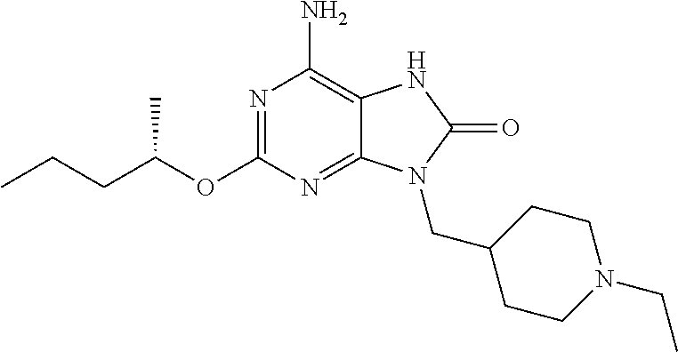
N1=C(OC(CCC)C)N=C2C(=C1N)NC(=O)N2CC1CCN(CC)CC1
